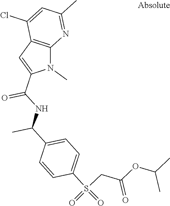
N1(C)C2=C(C=C1C(NC(C1=CC=C(S(=O)(=O)CC(=O)OC(C)C)C=C1)C)=O)C(Cl)=CC(C)=N2
